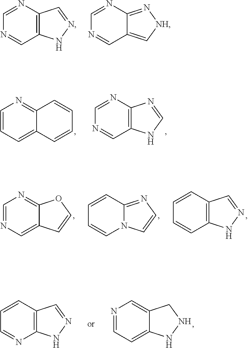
C12=C(N=CN=C1)C=NN2.C12=C[NH]N=C1N=CN=C2.C12=CC=CN=C1C=CC=C2.C12=C(N=CN=C1)N=CN2.N12C(=NC=C1)C=CC=C2.C12=CN=CN=C1OC=C2.C12=C(C=CC=C1)C=NN2.C12=C(C=CC=N1)C=NN2.C12=CC=NC=C1CNN2
